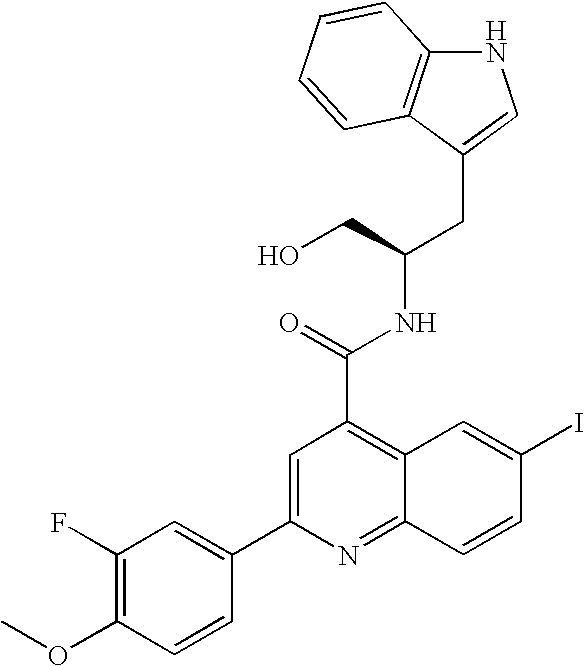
N1C2=C(C(CC(NC(C3=C4C(=NC(C5=CC(F)=C(OC)C=C5)=C3)C=CC(I)=C4)=O)CO)=C1)C=CC=C2
